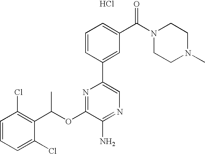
Cl.C1=CC(Cl)=C(C(OC2=NC(C3=CC(C(N4CCN(C)CC4)=O)=CC=C3)=CN=C2N)C)C(Cl)=C1
